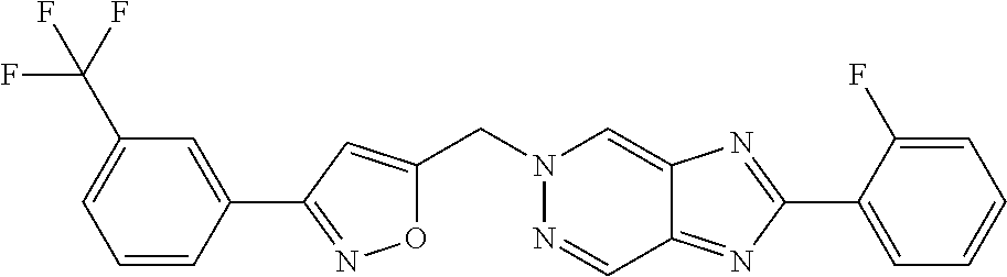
O1C(CN2N=CC3=NC(C4=CC=CC=C4F)=NC3=C2)=CC(C2=CC(C(F)(F)F)=CC=C2)=N1
